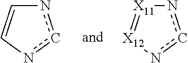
n1cnC=C1.n1cn[X12]=[X11]1
